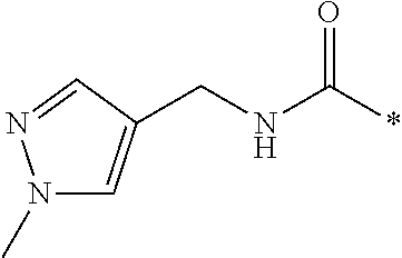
N1(C)C=C(CNC(*)=O)C=N1
